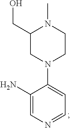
C1=NC=C(N)C(N2CCN(C)C(CO)C2)=C1
